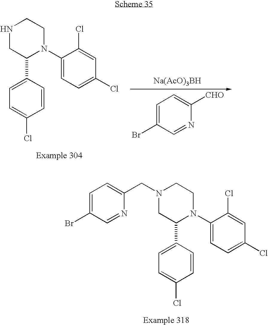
N1CC(C2=CC=C(Cl)C=C2)N(C2=CC=C(Cl)C=C2Cl)CC1.[Na(AcO)3BH].C1=C(Br)C=NC([CHO])=C1.C1=C(Br)C=NC(CN2CC(C3=CC=C(Cl)C=C3)N(C3=CC=C(Cl)C=C3Cl)CC2)=C1
